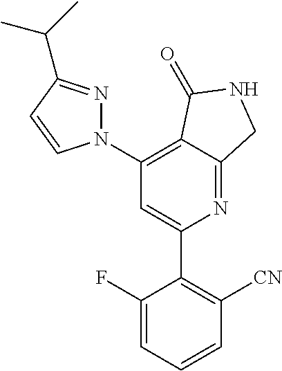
C1(C2=C([CN])C=CC=C2F)=CC(N2N=C(C(C)C)C=C2)=C2C(=N1)CNC2=O
